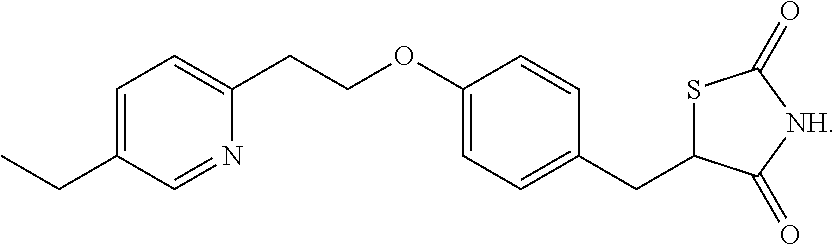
C1(CCOC2=CC=C(CC3SC(=O)[NH]C3=O)C=C2)=CC=C(CC)C=N1
